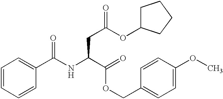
N(C(C(OCC1=CC=C(OC)C=C1)=O)CC(OC1CCCC1)=O)C(C1=CC=CC=C1)=O
